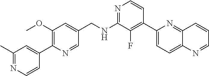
N1=C(NCC2=CC(OC)=C(C3=CC(C)=NC=C3)N=C2)C(F)=C(C2=CC=C3C(=N2)C=CC=N3)C=C1
